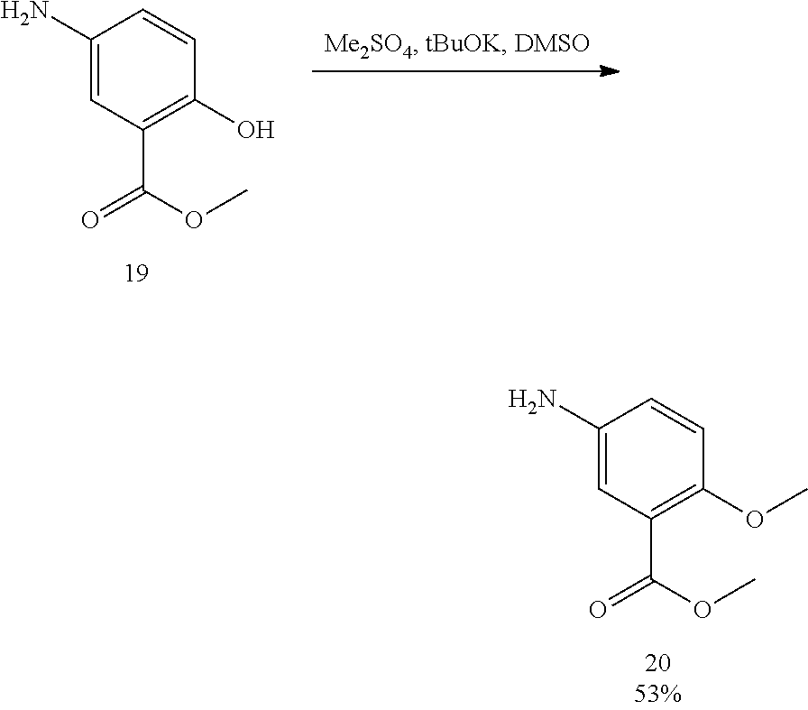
C1(N)=CC(C(=O)OC)=C(OC)C=C1.C1(N)=CC(C(=O)OC)=C(O)C=C1
